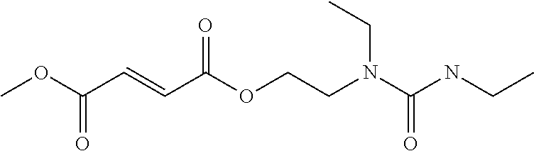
COC(C=CC(OCCN(C(NCC)=O)CC)=O)=O
